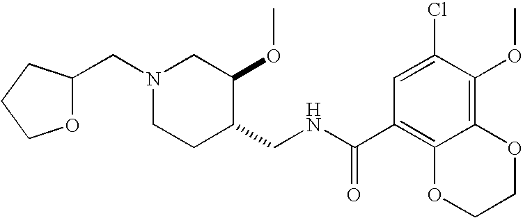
O1C(CN2CCC(CNC(C3=C4C(=C(OC)C(Cl)=C3)OCCO4)=O)C(OC)C2)CCC1
